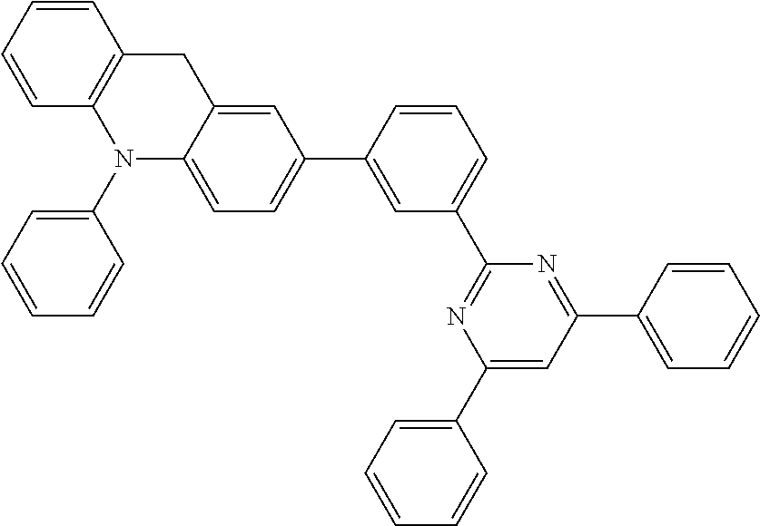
C1=CC=CC2=C1CC1=CC(C3=CC(C4=NC(C5=CC=CC=C5)=CC(C5=CC=CC=C5)=N4)=CC=C3)=CC=C1N2C1=CC=CC=C1
